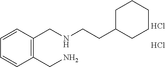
C1(CN)=C(CNCCC2CCCCC2)C=CC=C1.Cl.Cl
